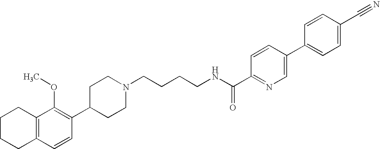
C1(C2=C(OC)C3=C(C=C2)CCCC3)CCN(CCCCNC(=O)C2=NC=C(C3=CC=C(C#N)C=C3)C=C2)CC1
